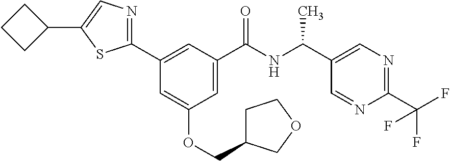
C1(C(F)(F)F)=NC=C(C(NC(C2=CC(OCC3CCOC3)=CC(C3=NC=C(C4CCC4)S3)=C2)=O)C)C=N1
